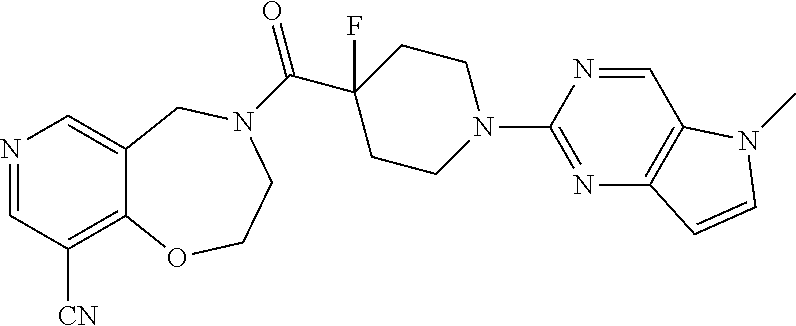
N1=CC([CN])=C2C(=C1)CN(C(=O)C1(F)CCN(C3=NC4=C(C=N3)N(C)C=C4)CC1)CCO2
